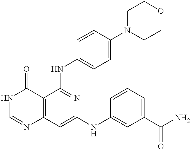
C12=C(C=C(NC3=CC(C(N)=O)=CC=C3)N=C1NC1=CC=C(N3CCOCC3)C=C1)N=CNC2=O
